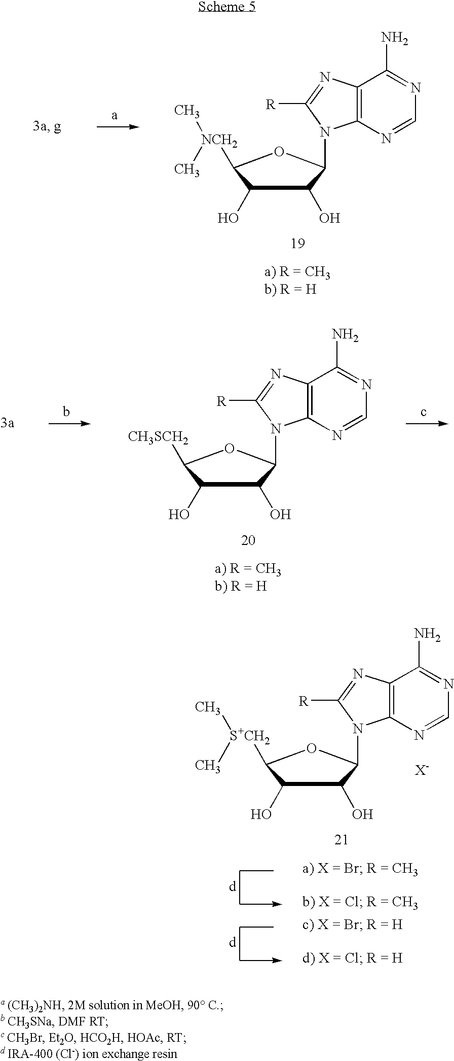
N1=C(N)C2=C(N=C1)N(C1C(O)C(O)C([NCH2](C)C)O1)C([R])=N2.N1=C(N)C2=C(N=C1)N(C1C(O)C(O)C([CH3SCH2])O1)C([R])=N2.N1=C(N)C2=C(N=C1)N(C1C(O)C(O)C([S+CH2](C)C)O1)C([R])=N2.[X-]
